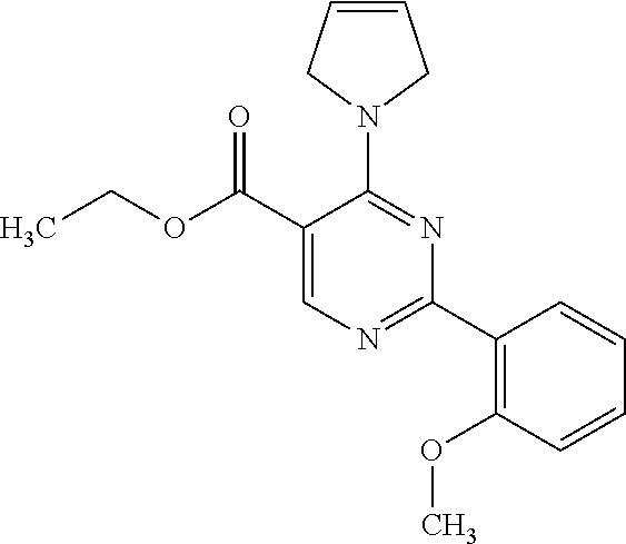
C1(N2CC=CC2)=NC(C2=C(OC)C=CC=C2)=NC=C1C(OCC)=O
